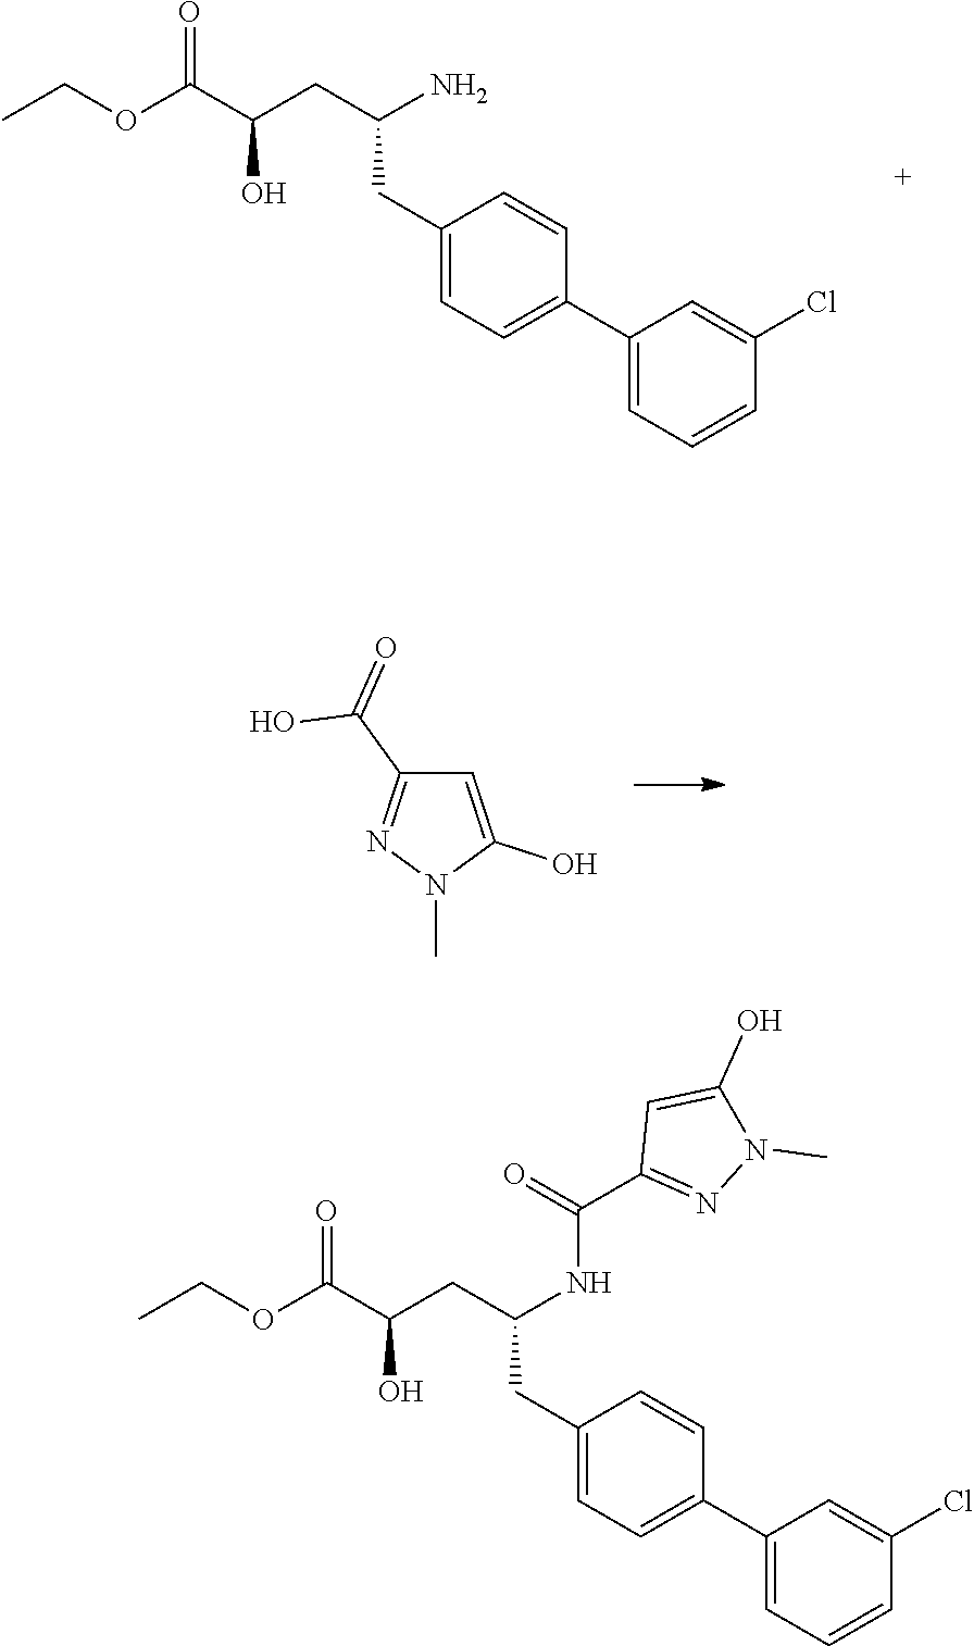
O(C(C(O)CC(CC1=CC=C(C2=CC=CC(Cl)=C2)C=C1)N)=O)CC.C1=C(O)N(C)N=C1C(O)=O.O(C(C(O)CC(CC1=CC=C(C2=CC=CC(Cl)=C2)C=C1)NC(C1=NN(C)C(O)=C1)=O)=O)CC
